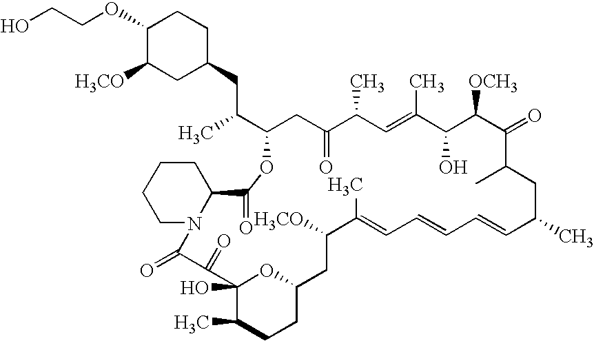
C1(OCCO)C([H3CO])CC(CC(C)C2CC(=O)C(C)C=C(C)C(O)C([OCH3])C(=O)C(C)CC(C)C=CC=CC=C(C)C([H3CO])CC3OC(O)(C(C)CC3)C(=O)C(=O)N3C(CCCC3)C(=O)O2)CC1
